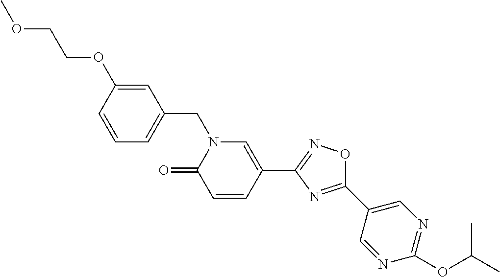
C1=CC(OCCOC)=CC(CN2C(=O)C=CC(C3=NOC(C4=CN=C(OC(C)C)N=C4)=N3)=C2)=C1
